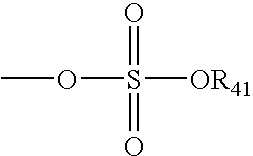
S([OR41])(=O)(=O)OC
